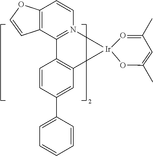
C1=CC(C2=CC=CC=C2)=CC2=C1C1=N(C=CC3=C1C=CO3)C[Ir]1(C2)O=C(C)C=C(C)O1
